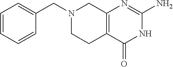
C12=C(C(=O)NC(N)=N1)CCN(CC1=CC=CC=C1)C2
